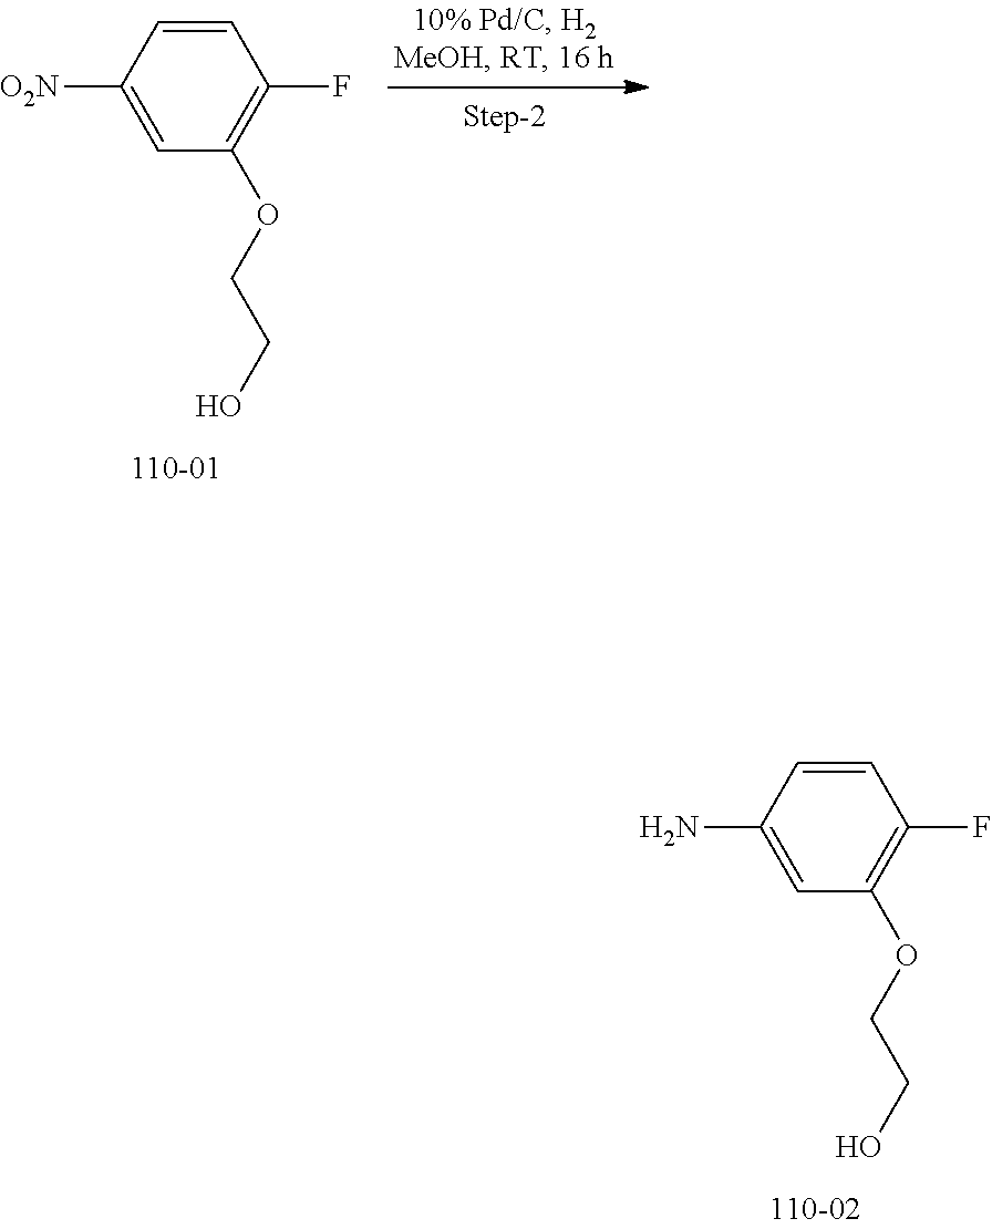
C1=CC([O2N])=CC(OCCO)=C1F.C1=CC(N)=CC(OCCO)=C1F
